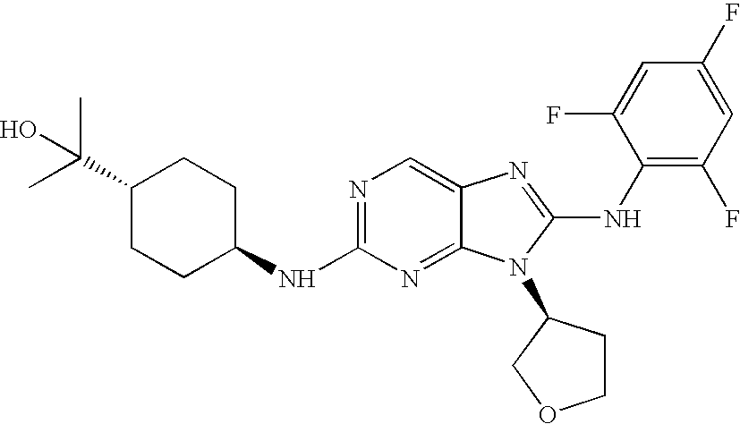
N1=C(NC2CCC(C(C)(C)O)CC2)N=C2C(=C1)N=C(NC1=C(F)C=C(F)C=C1F)N2C1CCOC1
